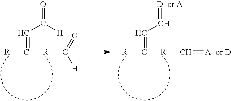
[R]C(=CC([H])=O)[R]C(=O)[H].[R]C(=CC=[D])[R]C=[A]
